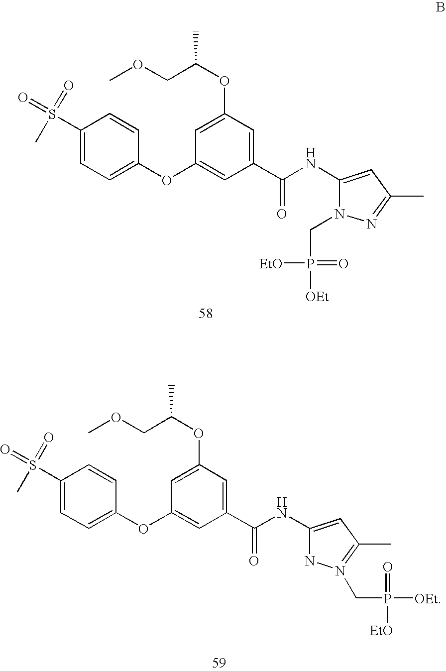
C1(S(=O)(=O)C)=CC=C(OC2=CC(C(NC3=CC(C)=NN3CP(=O)([EtO])[OEt])=O)=CC(OC(C)COC)=C2)C=C1.C1(S(=O)(=O)C)=CC=C(OC2=CC(C(NC3=CC(C)=N(CP([OEt])(=O)[EtO])N3)=O)=CC(OC(C)COC)=C2)C=C1
